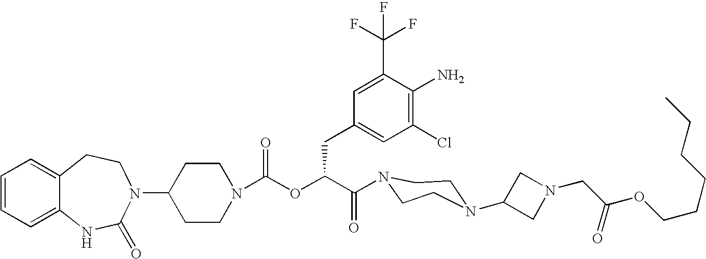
C12=CC=CC=C1NC(=O)N(C1CCN(C(OC(C(=O)N3CCN(C4CN(CC(OCCCCCC)=O)C4)CC3)CC3=CC(Cl)=C(N)C(C(F)(F)F)=C3)=O)CC1)CC2
